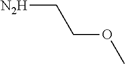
[N2H]CCOC
